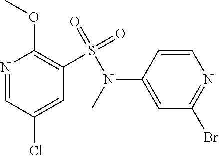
N1=C(Br)C=C(N(S(C2=C(OC)N=CC(Cl)=C2)(=O)=O)C)C=C1
